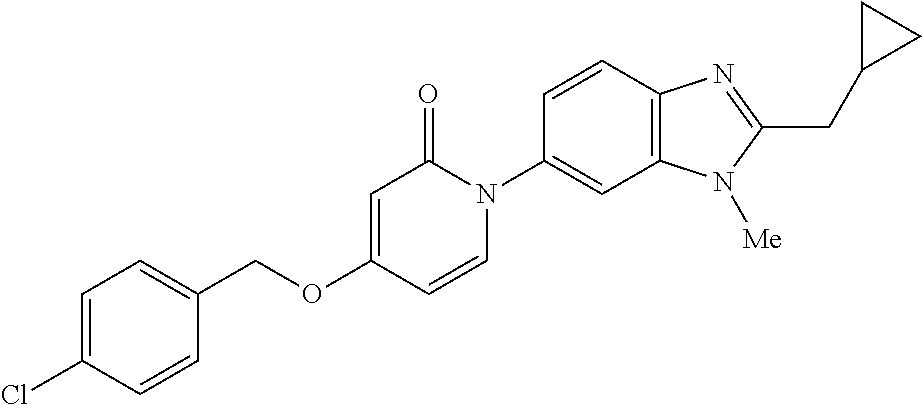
C1(COC2=CC(=O)N(C3=CC4=C(C=C3)N=C(CC3CC3)N4[Me])C=C2)=CC=C(Cl)C=C1
